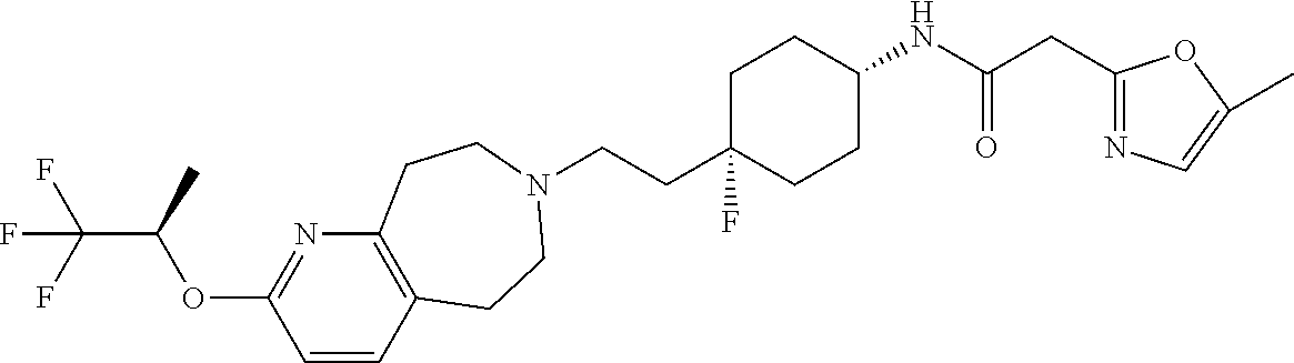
C1=CC2=C(N=C1OC(C(F)(F)F)C)CCN(CCC1(F)CCC(NC(CC3=NC=C(C)O3)=O)CC1)CC2
